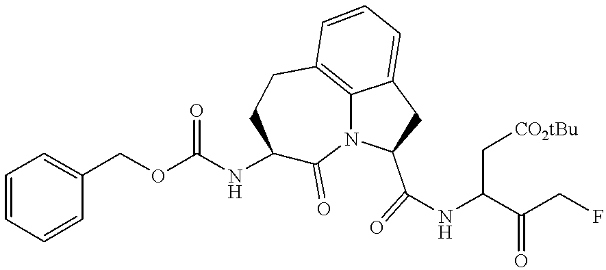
C1=CC=CC(COC(NC2C(=O)N3C4=C(CC2)C=CC=C4CC3C(=O)NC(C(CF)=O)C[CO2tBu])=O)=C1
